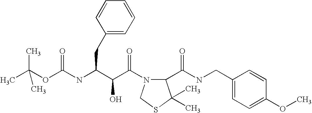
N(C(C(C(=O)N1C(C(NCC2=CC=C(OC)C=C2)=O)C(C)(C)SC1)O)CC1=CC=CC=C1)C(OC(C)(C)C)=O
